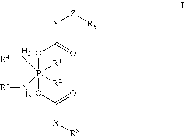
[Y](C(=O)O[Pt](OC([X][R3])=O)([H2N][R4])(N[R5])([R1])[R2])[Z][R6]
